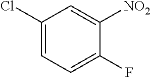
C1(Cl)=CC=C(F)C([NO2])=C1
